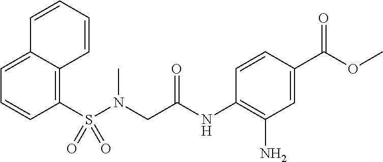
C1(S(N(CC(NC2=C(N)C=C(C(=O)OC)C=C2)=O)C)(=O)=O)=C2C(=CC=C1)C=CC=C2
